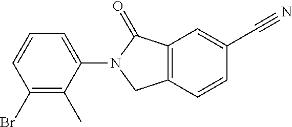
C12=C(C=CC(C#N)=C1)CN(C1=CC=CC(Br)=C1C)C2=O
